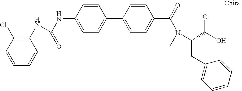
C1=C(NC(=O)NC2=C(Cl)C=CC=C2)C=CC(C2=CC=C(C(N(C)C(CC3=CC=CC=C3)C(O)=O)=O)C=C2)=C1
